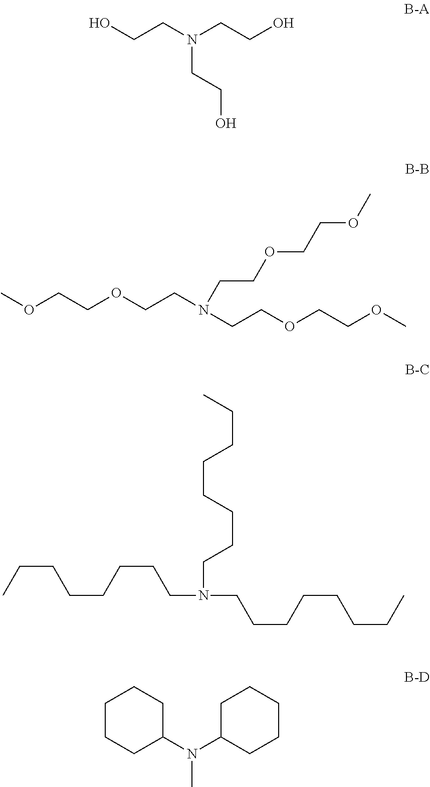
OCCN(CCO)CCO.COCCOCCN(CCOCCOC)CCOCCOC.C(CCCCCCN(CCCCCCCC)CCCCCCCC)C.C1CCC(N(C)C2CCCCC2)CC1
